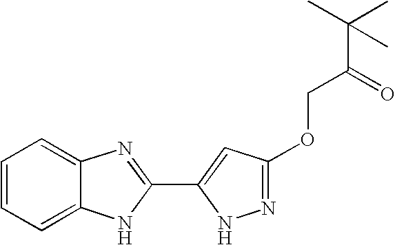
C1=CC=C2C(=C1)N=C(C1=CC(OCC(C(C)(C)C)=O)=NN1)N2
